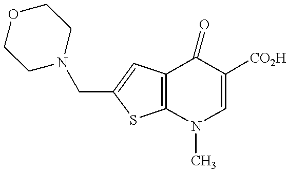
C12=C(N(C)C=C([CO2H])C1=O)SC(CN1CCOCC1)=C2
